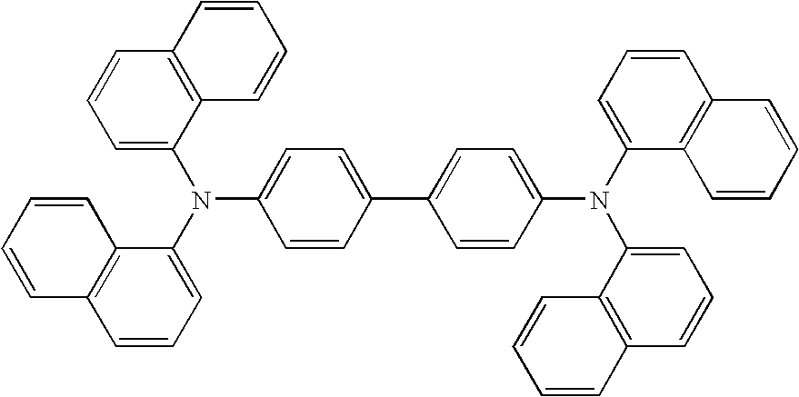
C1=C(C2=CC=C(N(C3=CC=CC4=C3C=CC=C4)C3=CC=CC4=C3C=CC=C4)C=C2)C=CC(N(C2=CC=CC3=C2C=CC=C3)C2=CC=CC3=C2C=CC=C3)=C1
